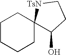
C1CCCC2(C1)C(O)CC[TsN]2
